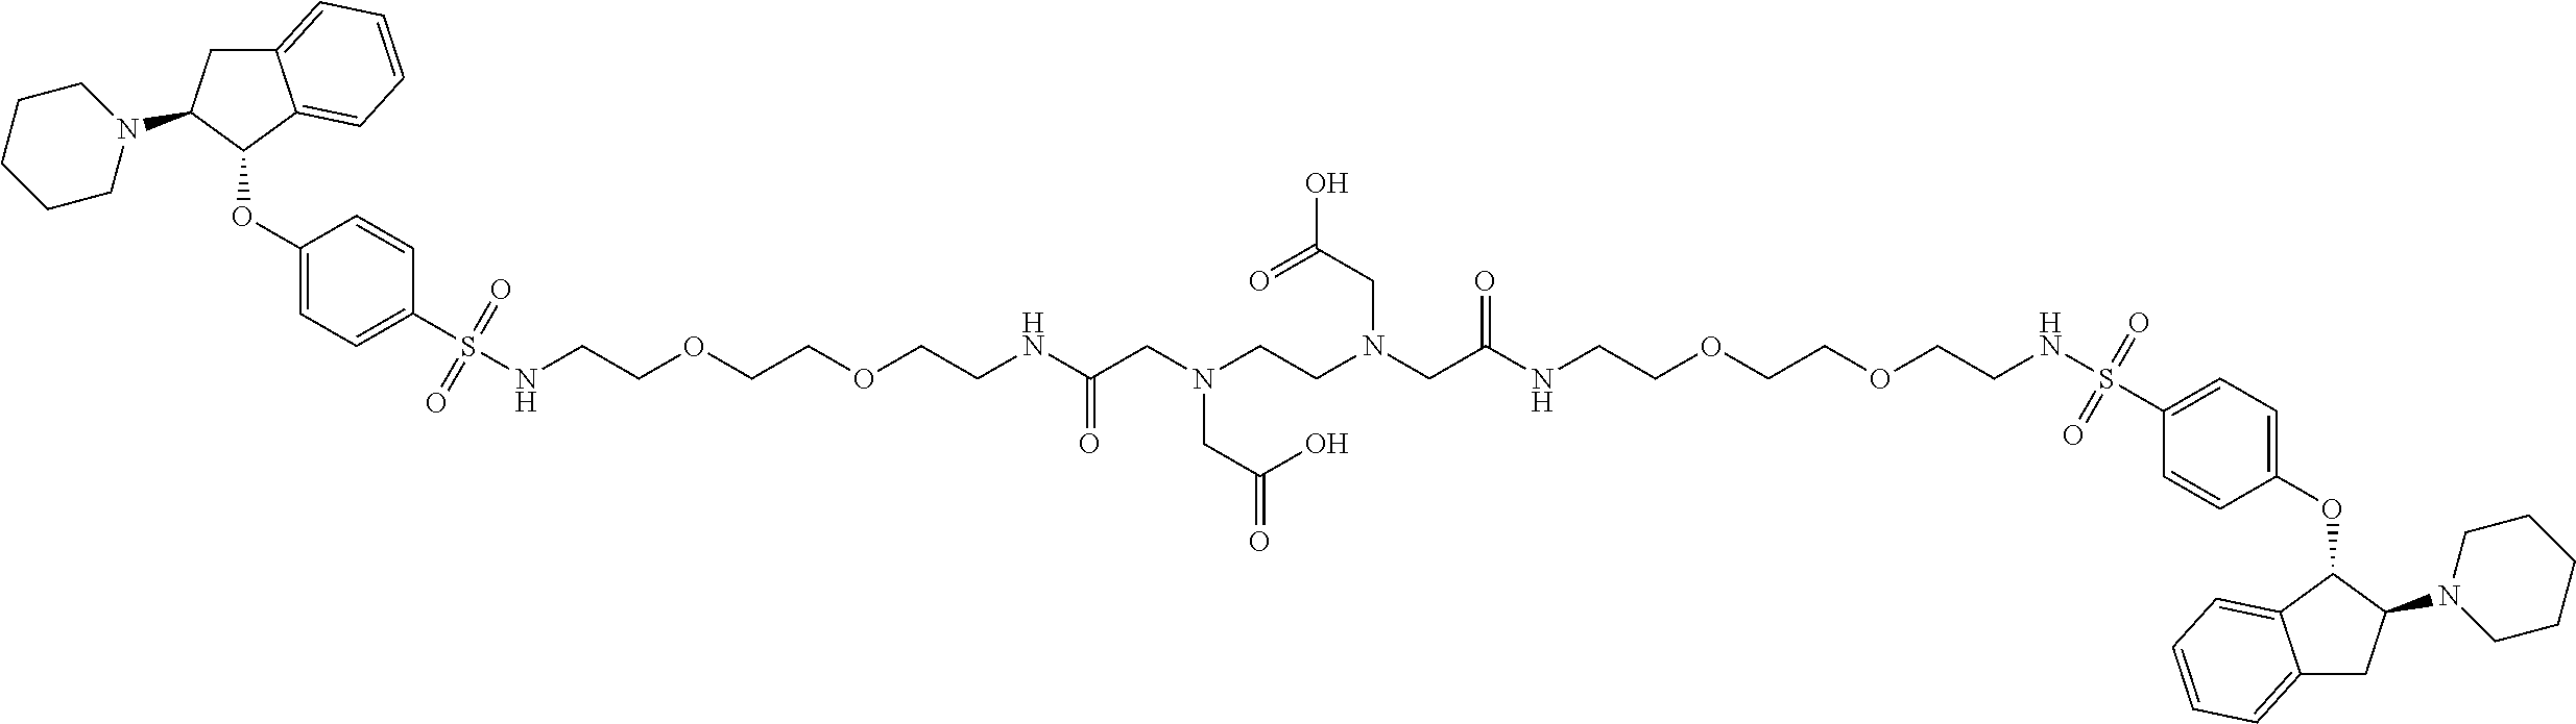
C12=CC=CC=C1C(OC1=CC=C(S(NCCOCCOCCNC(CN(CCN(CC(NCCOCCOCCNS(C3=CC=C(OC4C5=CC=CC=C5CC4N4CCCCC4)C=C3)(=O)=O)=O)CC(O)=O)CC(=O)O)=O)(=O)=O)C=C1)C(N1CCCCC1)C2
